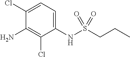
C1(Cl)=CC=C(NS(CCC)(=O)=O)C(Cl)=C1N
